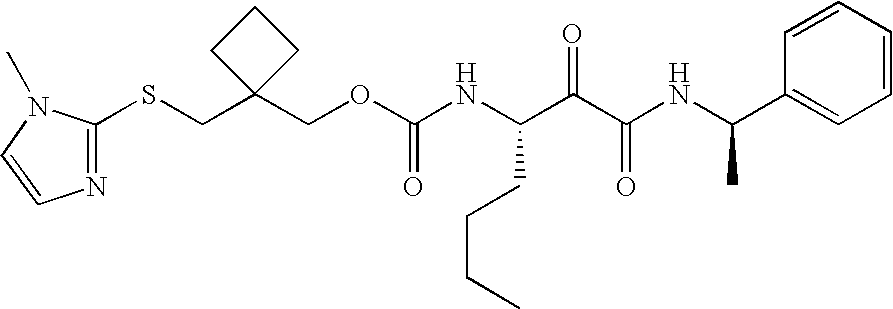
S(CC1(COC(NC(C(C(NC(C2=CC=CC=C2)C)=O)=O)CCCC)=O)CCC1)C1=NC=CN1C
